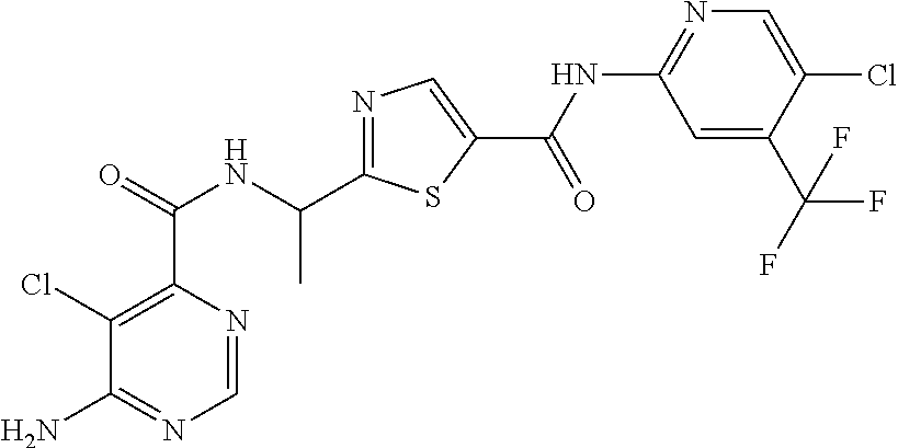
C1(Cl)=C(C(=O)NC(C2=NC=C(C(NC3=NC=C(Cl)C(C(F)(F)F)=C3)=O)S2)C)N=CN=C1N
